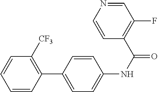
C1=CC(C2=CC=C(NC(=O)C3=C(F)C=NC=C3)C=C2)=C([CF3])C=C1
